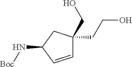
C1=CC(N[Boc])CC1(CO)CCO
